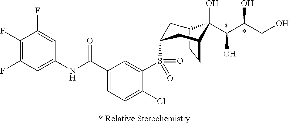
C12CCC(CC(S(C3=CC(C(NC4=CC(F)=C(F)C(F)=C4)=O)=CC=C3Cl)(=O)=O)C1)C2(O)C(C(O)CO)O
